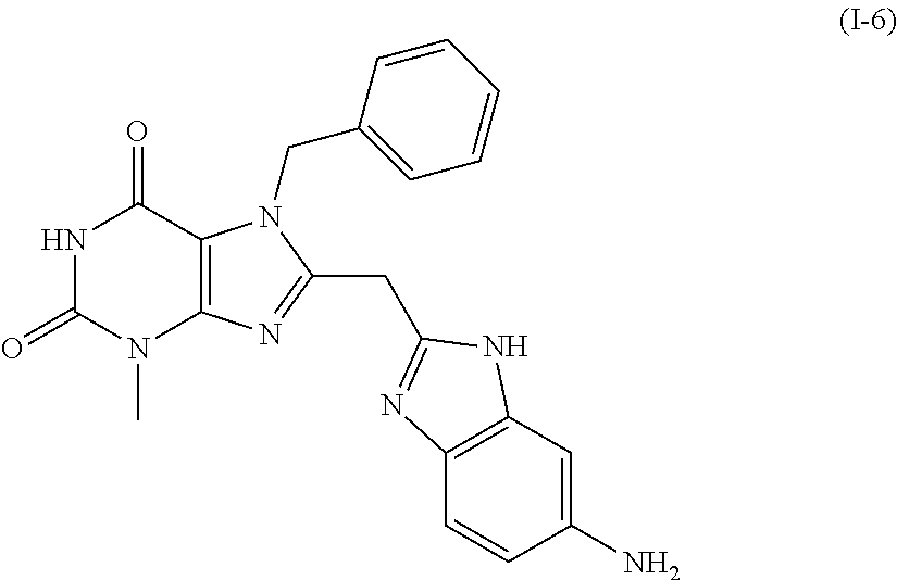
N1C(=O)N(C)C2=C(C1=O)N(CC1=CC=CC=C1)C(CC1=NC3=C(C=C(N)C=C3)N1)=N2
